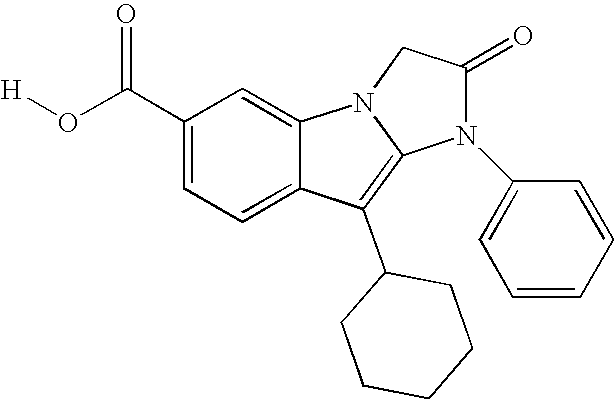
C1(C(O[H])=O)=CC=C2C(=C1)N1C(=C2C2CCCCC2)N(C2=CC=CC=C2)C(=O)C1
